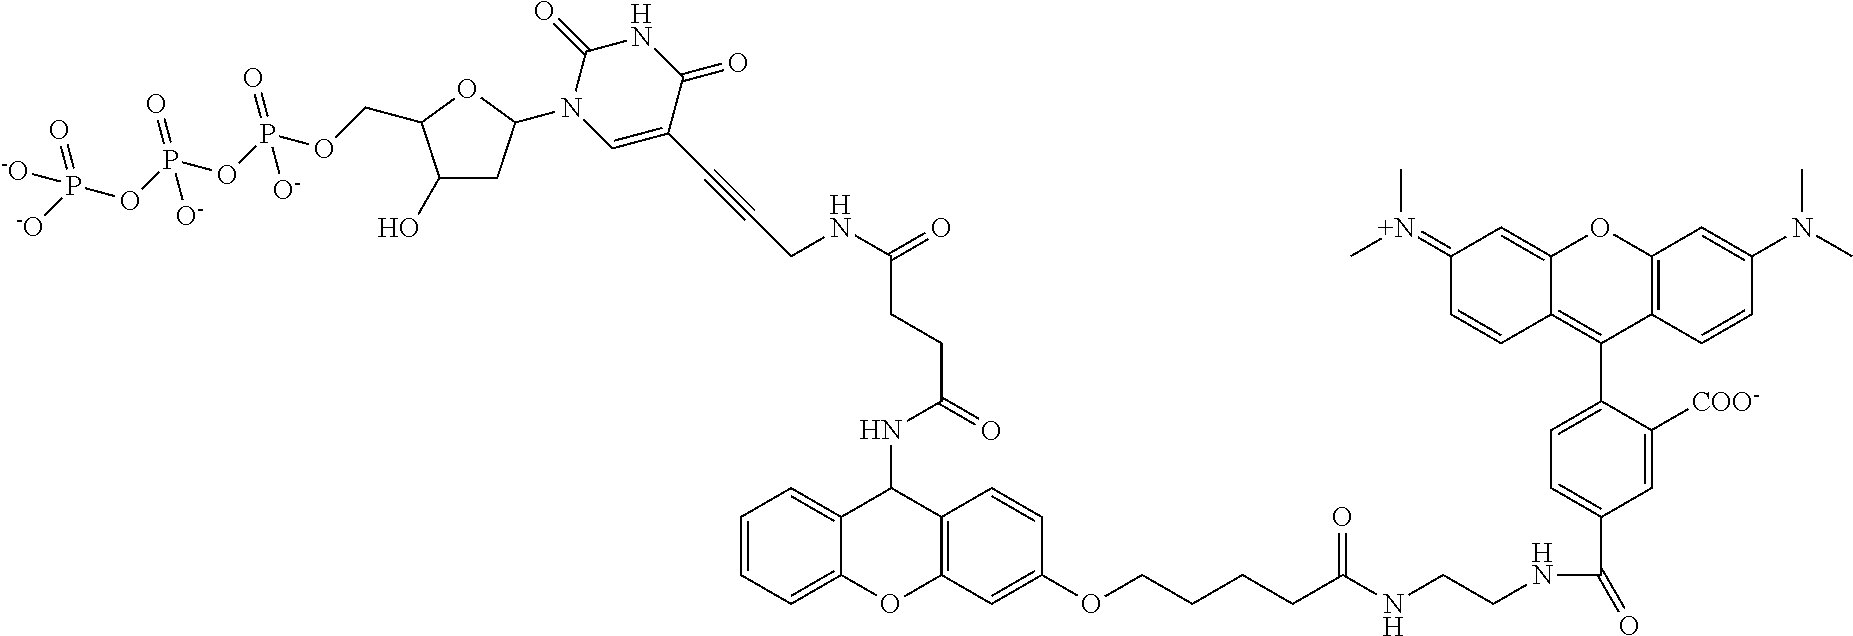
C12=C(C=CC(N(C)C)=C1)C(C1=CC=C(C(NCCNC(CCCCOC3=CC4=C(C=C3)C(NC(CCC(NCC#CC3=CN(C5CC(O)C(COP(OP(OP([-O])(=O)[-O])(=O)[O-])([O-])=O)O5)C(=O)NC3=O)=O)=O)C3=CC=CC=C3O4)=O)=O)C=C1[COO-])=C1C(=CC(=[N+](C)C)C=C1)O2
